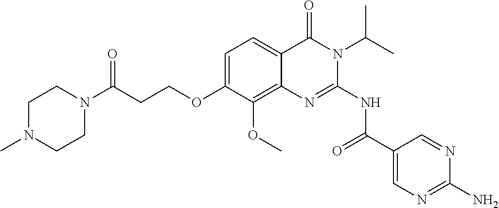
C1=C(OCCC(N2CCN(C)CC2)=O)C(OC)=C2C(=C1)C(=O)N(C(C)C)C(NC(=O)C1=CN=C(N)N=C1)=N2
